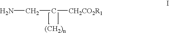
C(C[CH2CO2R1])N
